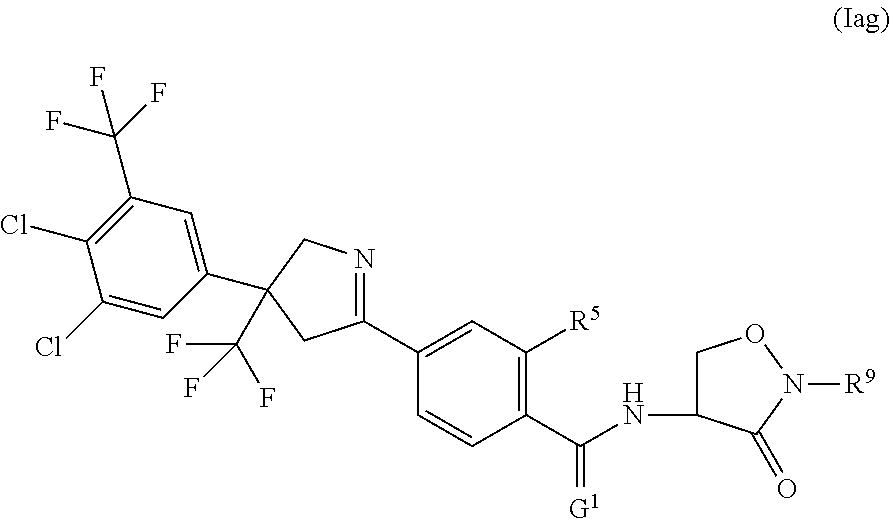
C1(C2=CC([R5])=C(C(=[G1])NC3CON([R9])C3=O)C=C2)=NCC(C2=CC(C(F)(F)F)=C(Cl)C(Cl)=C2)(C(F)(F)F)C1
